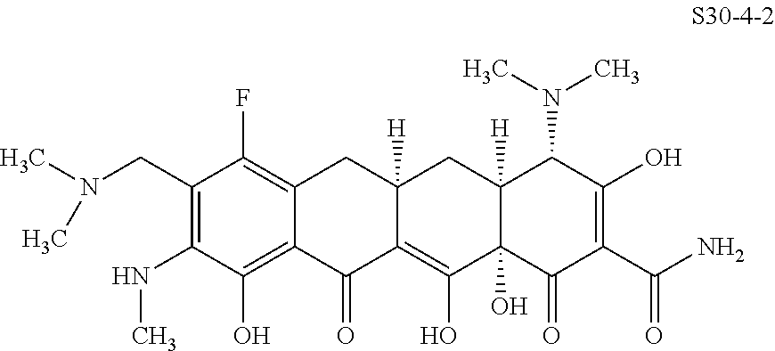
C1(CN(C)C)=C(NC)C(O)=C2C(=C1F)CC1([H])C(=C(O)C3(O)C([H])(C1)C(N(C)C)C(O)=C(C(N)=O)C3=O)C2=O
